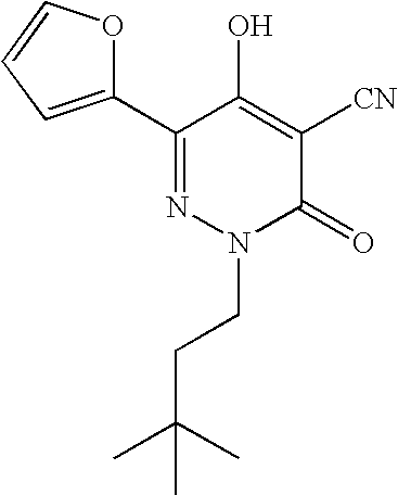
N1(CCC(C)(C)C)N=C(C2=CC=CO2)C(O)=C([CN])C1=O
